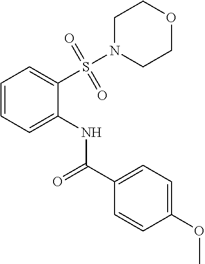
C1N(S(C2=CC=CC=C2NC(C2=CC=C(OC)C=C2)=O)(=O)=O)CCOC1
